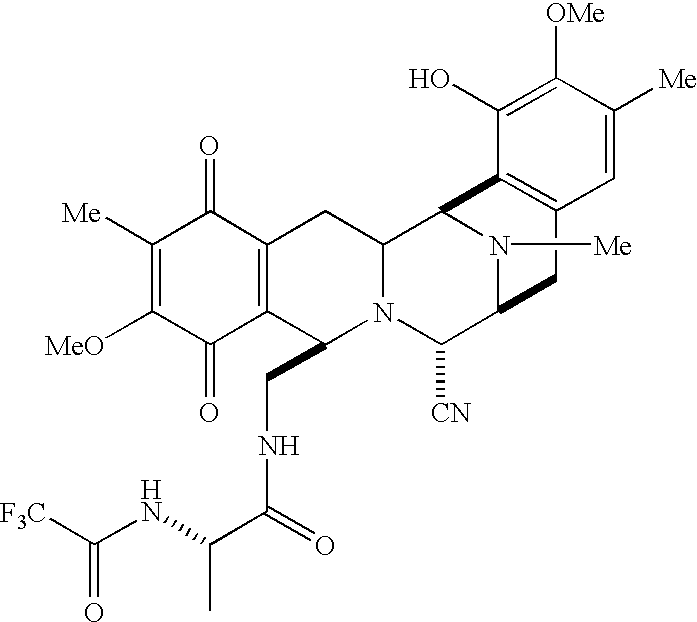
C1([Me])=C([MeO])C(=O)C2=C(C1=O)CC1N(C2CNC(C(NC([F3C])=O)C)=O)C([CN])C2N([Me])C1C1=C(C2)C=C([Me])C([OMe])=C1O
